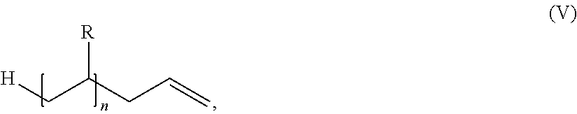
[R]C(CC=C)C[H]
